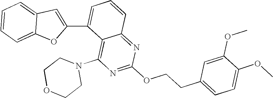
C1=C(C2=CC3=CC=CC=C3O2)C2=C(N3CCOCC3)N=C(OCCC3=CC=C(OC)C(OC)=C3)N=C2C=C1
